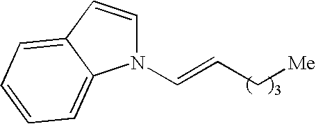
N1(C=CC[Me])C=CC2=CC=CC=C12
